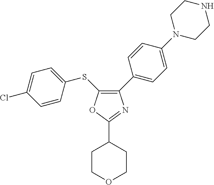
C1(C2=CC=C(N3CCNCC3)C=C2)=C(SC2=CC=C(Cl)C=C2)OC(C2CCOCC2)=N1
